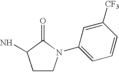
C1CN(C2=CC=CC([CF3])=C2)C(=O)C1N
